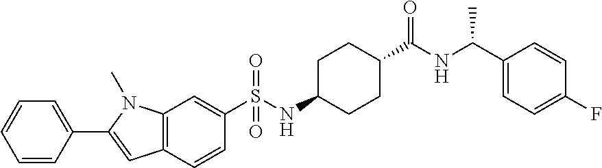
C1(C2=CC=CC=C2)=CC2=C(N1C)C=C(S(NC1CCC(C(NC(C3=CC=C(F)C=C3)C)=O)CC1)(=O)=O)C=C2
